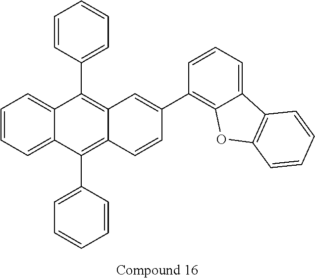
C12=CC=CC=C1C(C1=CC=CC=C1)=C1C(=C2C2=CC=CC=C2)C=C(C2=C3C(=CC=C2)C2=C(O3)C=CC=C2)C=C1
